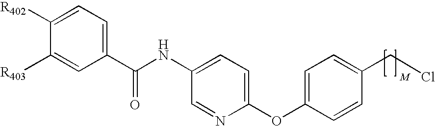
C1=C(NC(C2=CC=C([R402])C([R403])=C2)=O)C=NC(OC2=CC=C(CCl)C=C2)=C1
